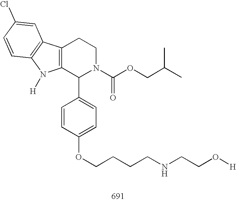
C12=C(C(C3=CC=C(OCCCCNCCO[H])C=C3)N(C(OCC(C)C)=O)CC1)N([H])C1=C2C=C(Cl)C=C1
